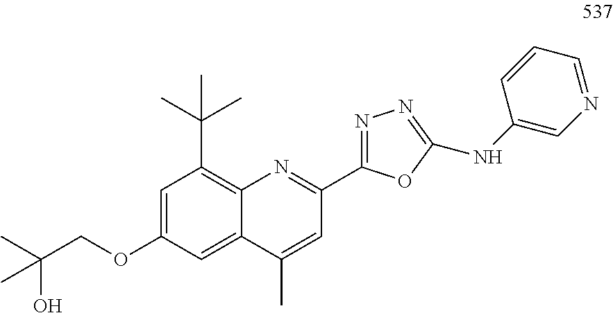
C12=C(C(C)(C)C)C=C(OCC(O)(C)C)C=C1C(C)=CC(C1=NN=C(NC3=CN=CC=C3)O1)=N2
